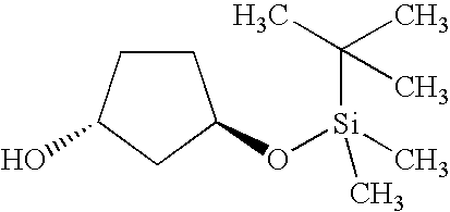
C1CC(O)CC1O[Si](C(C)(C)C)(C)C
